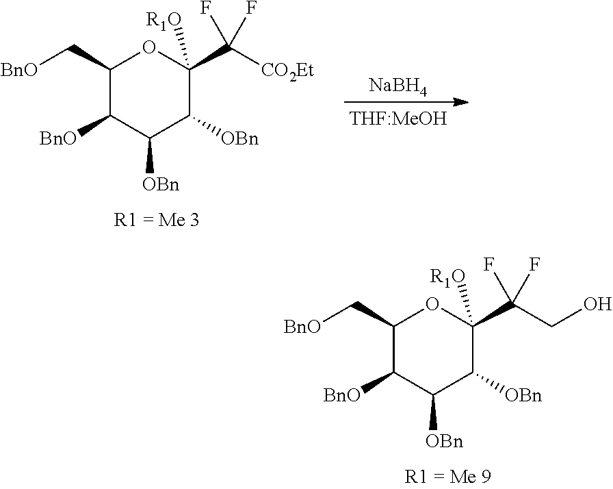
C1(C[BnO])C([BnO])C([OBn])C([OBn])C(C(CO)(F)F)([R1O])O1.C1(C[BnO])C([BnO])C([OBn])C([OBn])C(C([CO2Et])(F)F)([R1O])O1.[NaBH4]
